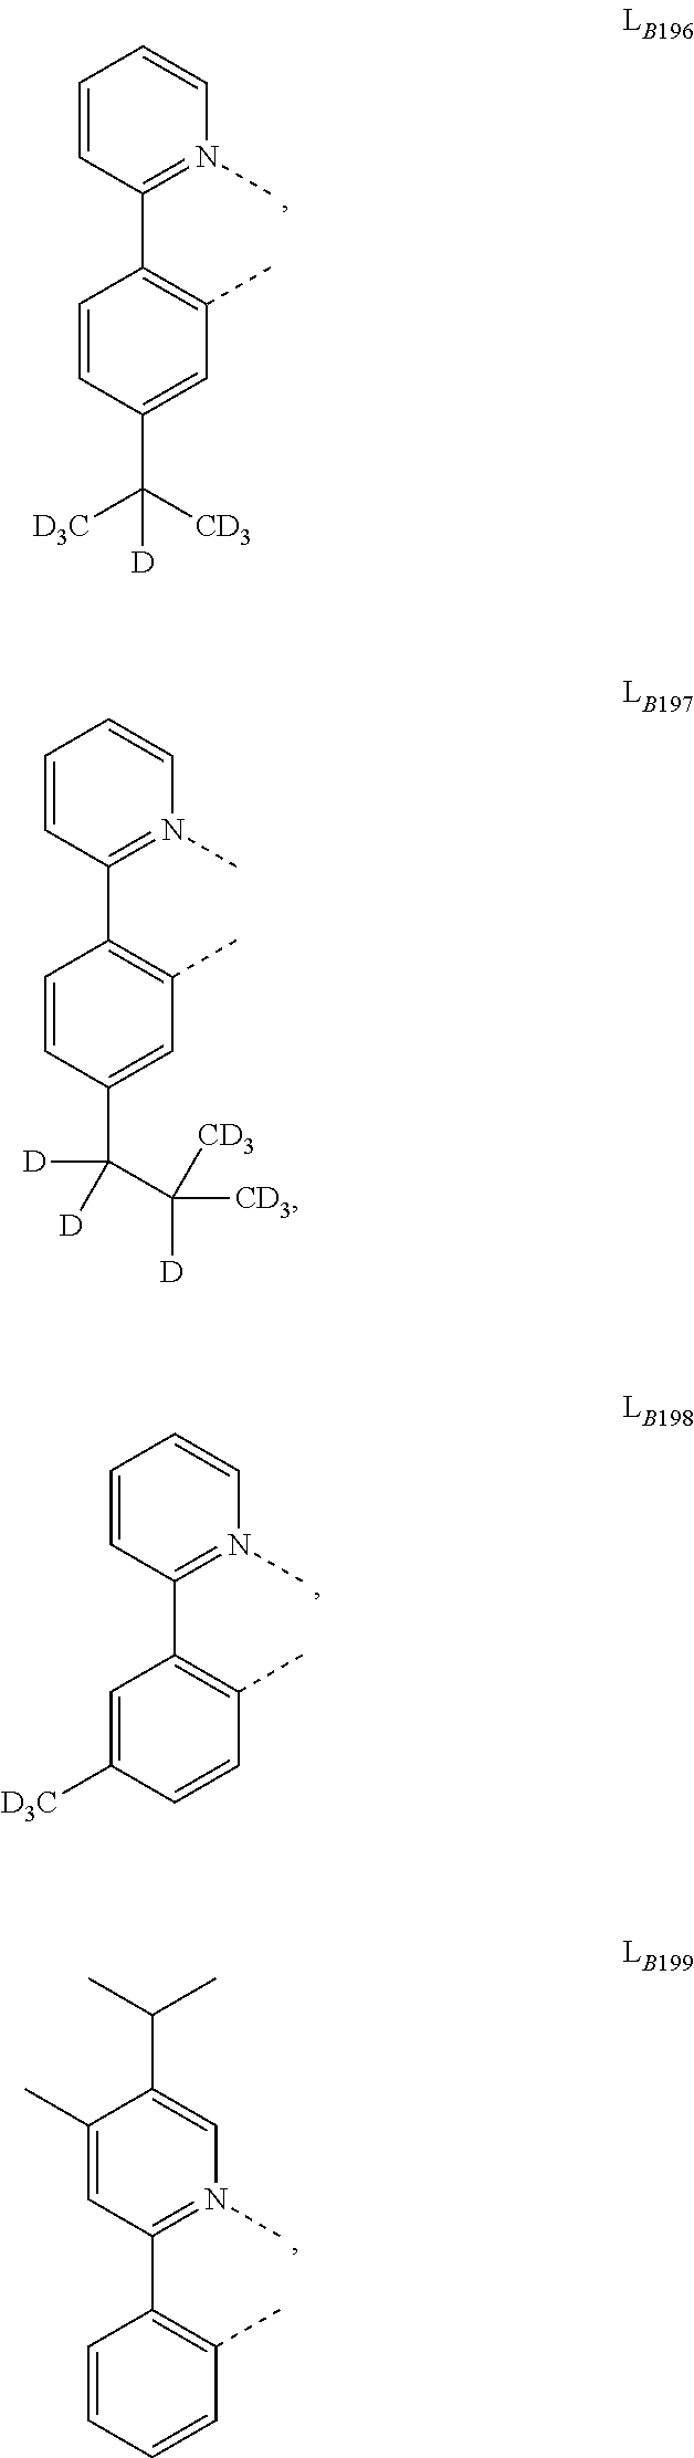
C1=CC(C2=C(C)C=C(C([CD3])([D3C])[D])C=C2)=N(C)C=C1.C1=CC(C2=C(C)C=CC([D3C])=C2)=N(C)C=C1.C1(C)=CC(C2=C(C)C=CC=C2)=N(C)C=C1C(C)C.C1=CC(C2=C(C)C=C(C([D])(C([CD3])([CD3])[D])[D])C=C2)=N(C)C=C1
